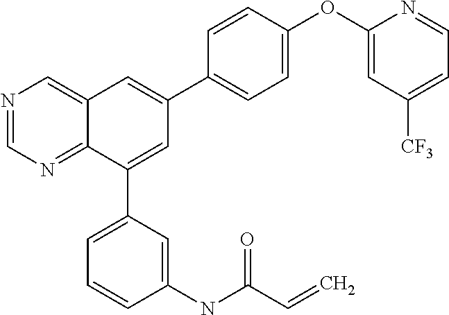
N1=CN=C2C(=C1)C=C(C1=CC=C(OC3=CC([CF3])=CC=N3)C=C1)C=C2C1=CC=CC(NC(C=C)=O)=C1
